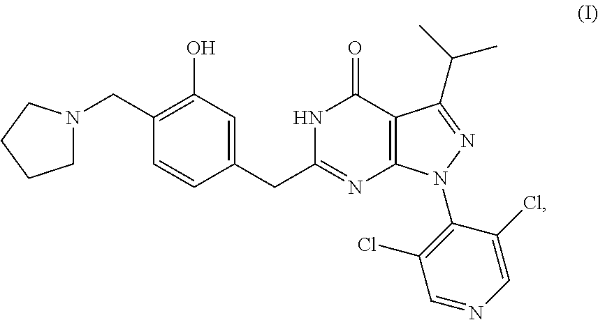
C(C1=NC2=C(C(=O)N1)C(C(C)C)=NN2C1=C(Cl)C=NC=C1Cl)C1=CC(O)=C(CN2CCCC2)C=C1
